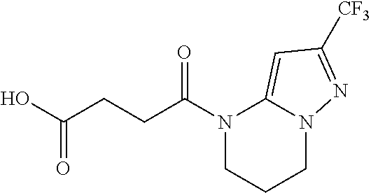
N1(C(CCC(O)=O)=O)CCCN2C1=CC([CF3])=N2
